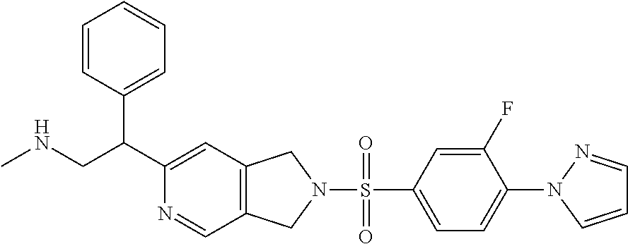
CNCC(C1=CC2=C(C=N1)CN(S(=O)(C1=CC=C(N3C=CC=N3)C(F)=C1)=O)C2)C1=CC=CC=C1
